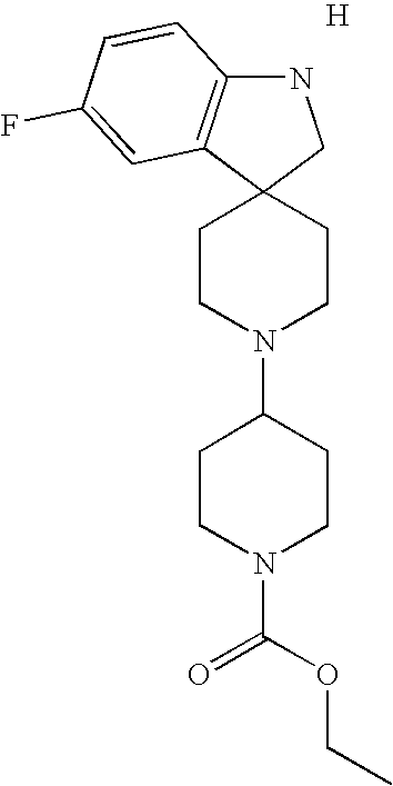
N1C2=C(C3(C1)CCN(C1CCN(C(OCC)=O)CC1)CC3)C=C(F)C=C2.[H]
